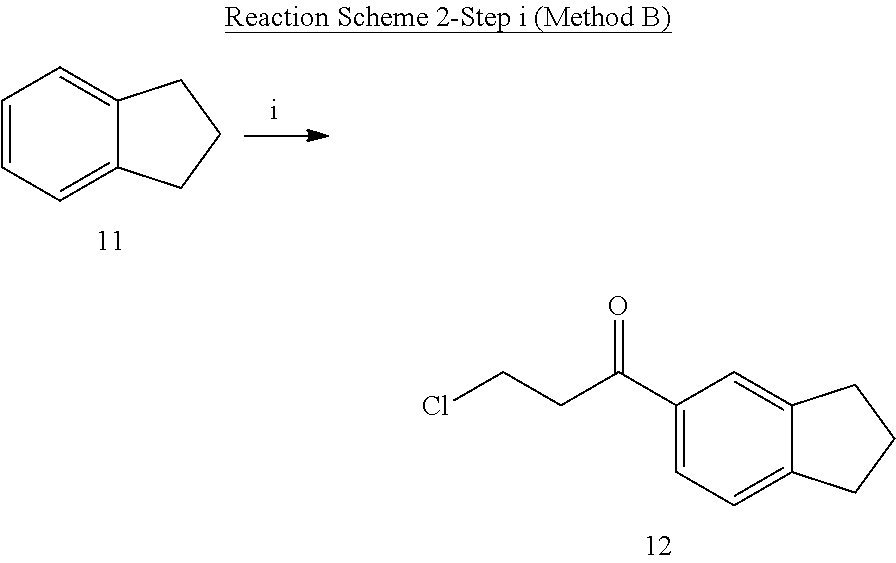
C1(C(CCCl)=O)=CC=C2C(=C1)CCC2.C1=CC=C2C(=C1)CCC2
